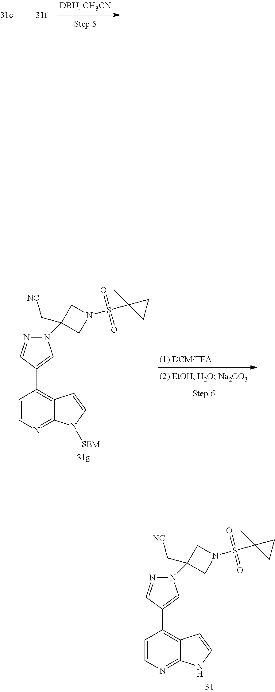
C1=CC(C2=CN(C3(C[NC])CN(S(C4(C)CC4)(=O)=O)C3)N=C2)=C2C(=N1)N([SEM])C=C2.C1=CC(C2=CN(C3(C[NC])CN(S(C4(C)CC4)(=O)=O)C3)N=C2)=C2C(=N1)NC=C2
